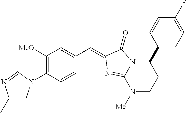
C1([MeO])=C(N2C=C(C)N=C2)C=CC(C=C2C(=O)N3C(C4=CC=C(F)C=C4)CCN([Me])C3=N2)=C1
